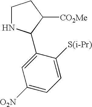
C1NC(C2=CC([O2N])=CC=C2[S(i-Pr)])C([CO2Me])C1
